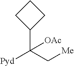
C1(C(C[Me])([Pyd])[OAc])CCC1
